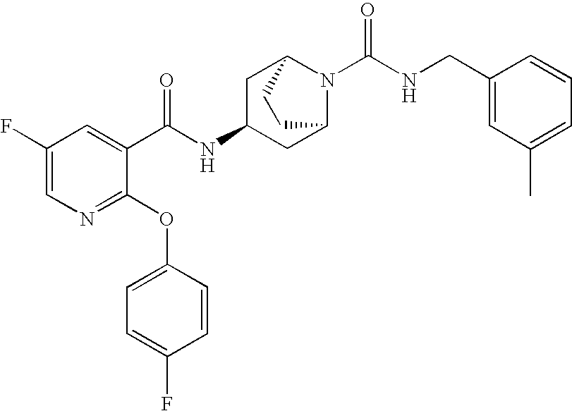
N1=C(OC2=CC=C(F)C=C2)C(C(NC2CC3N(C(=O)NCC4=CC(C)=CC=C4)C(C2)CC3)=O)=CC(F)=C1
